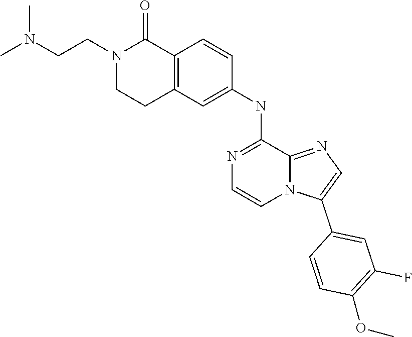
CN(CCN1CCC2=C(C1=O)C=CC(NC1=NC=CN3C1=NC=C3C1=CC(F)=C(OC)C=C1)=C2)C
